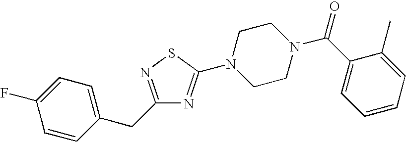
C1=CC(CC2=NSC(N3CCN(C(C4=CC=CC=C4C)=O)CC3)=N2)=CC=C1F
